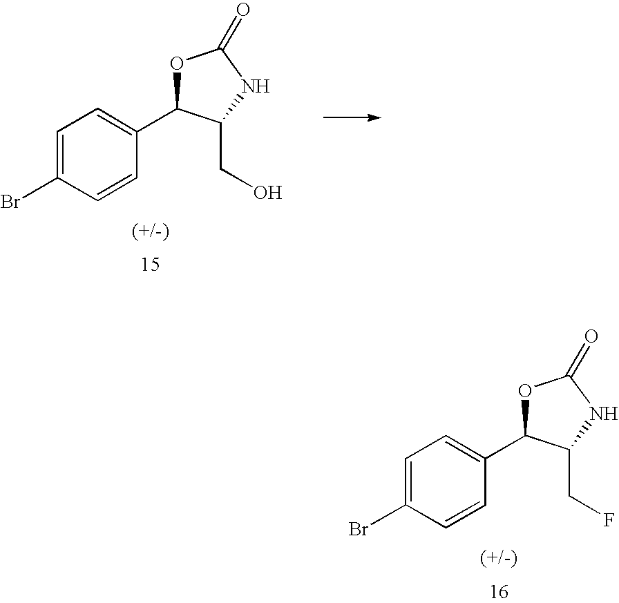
C1=C(Br)C=CC(C2OC(=O)NC2CF)=C1.C1=C(Br)C=CC(C2OC(=O)NC2CO)=C1
